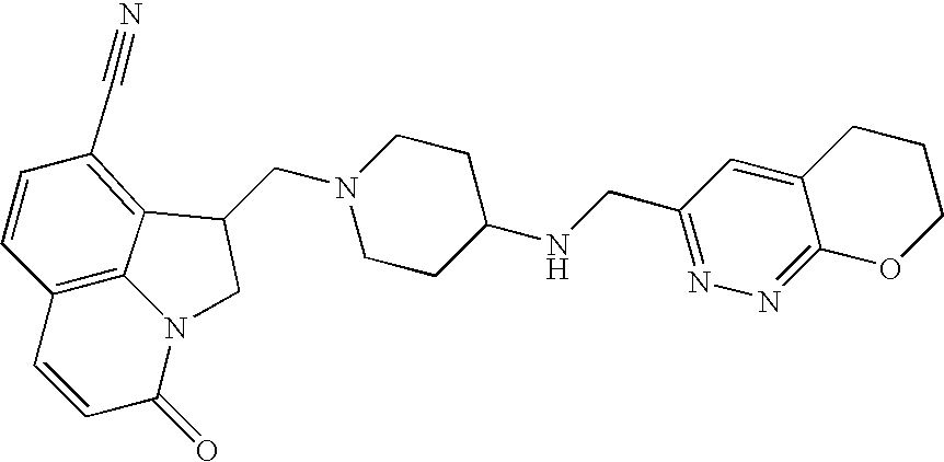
C1=CC2=C3C(=C1C#N)C(CN1CCC(NCC4=NN=C5C(=C4)CCCO5)CC1)CN3C(=O)C=C2
